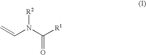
C=CN(C([R1])=O)[R2]
